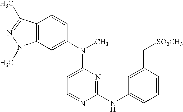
C12=C(C=C(N(C3=CC=NC(NC4=CC=CC(C[SO2CH3])=C4)=N3)C)C=C1)N(C)N=C2C
